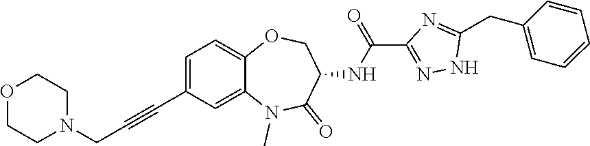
C12=CC(C#CCN3CCOCC3)=CC=C1OCC(NC(C1=NNC(CC3=CC=CC=C3)=N1)=O)C(=O)N2C
